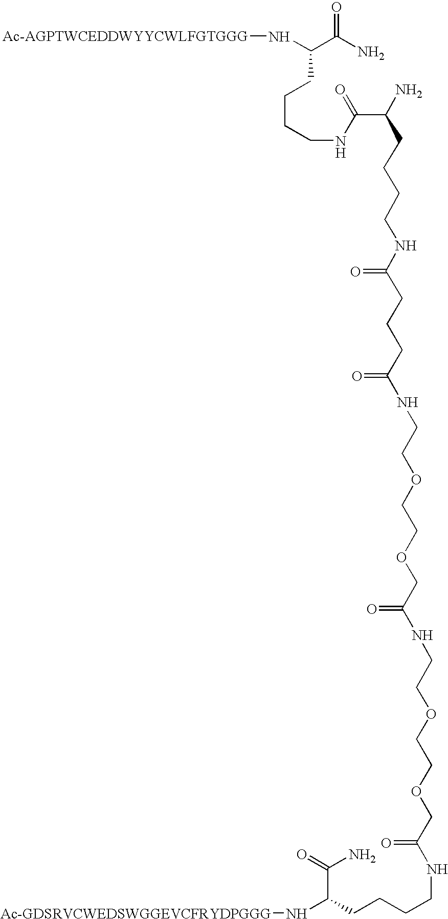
N([Ac-AGPTWCEDDWYYCWLFGTGGG])C(C(N)=O)CCCCNC(C(CCCCNC(CCCC(NCCOCCOCC(=O)NCCOCCOCC(NCCCCC(N[Ac-GDSRVCWEDSWGGEVCFRYDPGGG])C(=O)N)=O)=O)=O)N)=O
